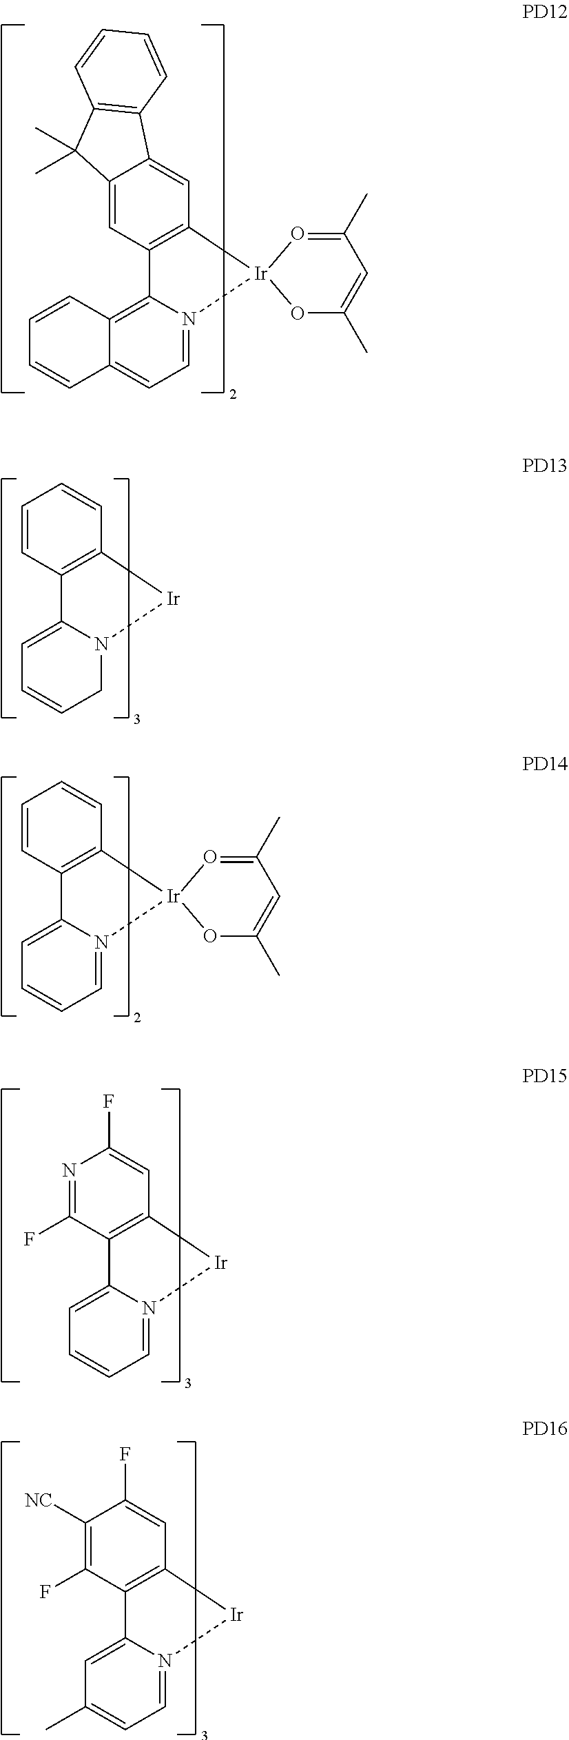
C12=CC3=C(C=C1C1=C(C2(C)C)C=CC=C1)[Ir]1(N2=CC=C4C(=C32)C=CC=C4)OC(C)=CC(C)=O1.C1=CC2=C(C=C1)[Ir]N1C2=CC=CC1.C1=CC2=C(C=C1)[Ir]1(N3=CC=CC=C23)OC(C)=CC(C)=O1.N1=C(F)C2=C(C=C1F)[Ir]N1=CC=CC=C21.C1([NC])=C(F)C2=C(C=C1F)[Ir]N1=CC=C(C)C=C21
